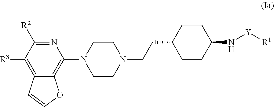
N1=C([R2])C([R3])=C2C(=C1N1CCN(CCC3CCC(N[Y][R1])CC3)CC1)OC=C2
